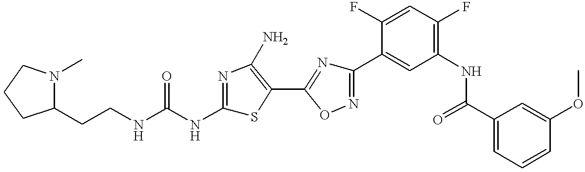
C(CNC(NC1=NC(N)=C(C2=NC(C3=CC(NC(C4=CC=CC(OC)=C4)=O)=C(F)C=C3F)=NO2)S1)=O)C1N(C)CCC1
